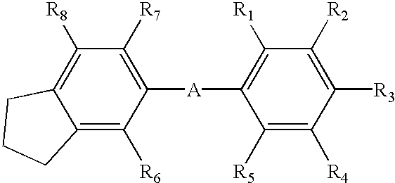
C12=C([R6])C([A]C3=C([R1])C([R2])=C([R3])C([R4])=C3[R5])=C([R7])C([R8])=C1CCC2
